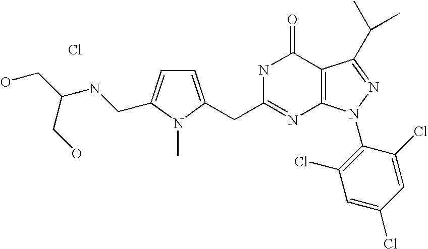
Cl.C(C1=NC2=C(C(=O)N1)C(C(C)C)=NN2C1=C(Cl)C=C(Cl)C=C1Cl)C1=CC=C(CNC(CO)CO)N1C
